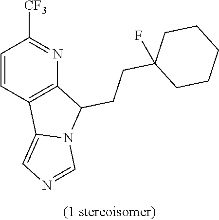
C1=CC2=C(N=C1[CF3])C(CCC1(F)CCCCC1)N1C2=CN=C1
